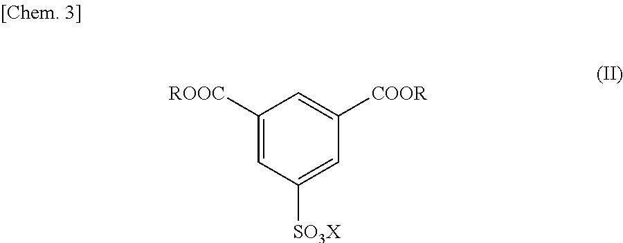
C1([ROOC])=CC([SO3X])=CC([COOR])=C1
